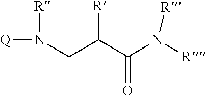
N(CC(C(N([R])[R])=O)[R])([Q])[R]
